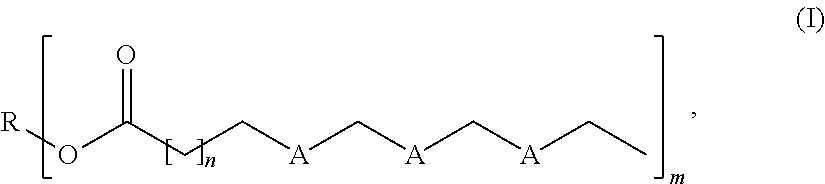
[R]OC(CC[A]C[A]C[A]CC)=O
